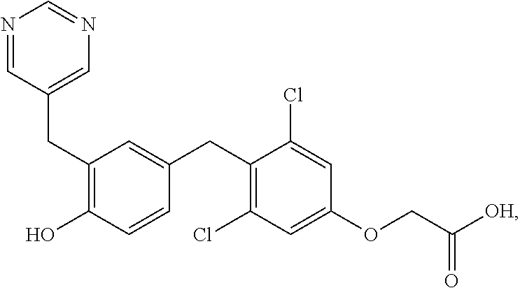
C(C1=C(O)C=CC(CC2=C(Cl)C=C(OCC([OH])=O)C=C2Cl)=C1)C1=CN=CN=C1
